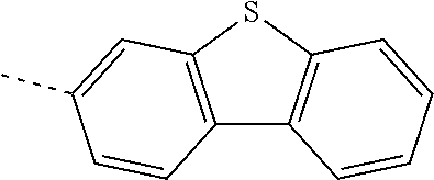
C12=C(SC3=C1C=CC=C3)C=C(C)C=C2
